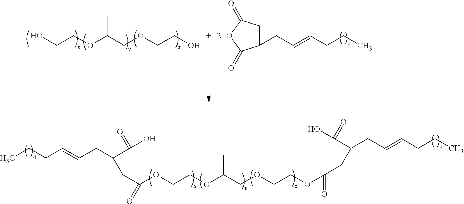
C1(CC=CCCC)CC(=O)OC1=O.C(OCCO)(COCCO)C.C(OCCOC(CC(C(O)=O)CC=CCCC)=O)(COCCOC(CC(CC=CCCC)C(O)=O)=O)C
